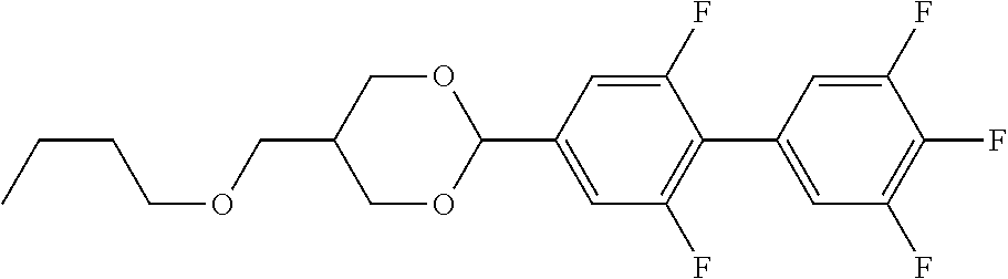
C(COCC1COC(C2=CC(F)=C(C3=CC(F)=C(F)C(F)=C3)C(F)=C2)OC1)CC
